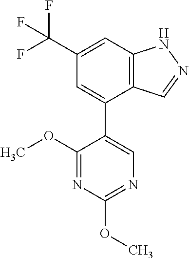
C12=C(C=C(C(F)(F)F)C=C1C1=CN=C(OC)N=C1OC)NN=C2
